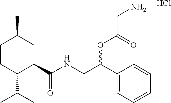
C1CC(C(C)C)C(C(NCC(C2=CC=CC=C2)OC(CN)=O)=O)CC1C.Cl
